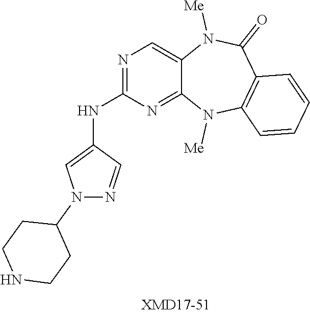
C1=C2C(=NC(NC3=CN(C4CCNCC4)N=C3)=N1)N([Me])C1=C(C(=O)N2[Me])C=CC=C1
